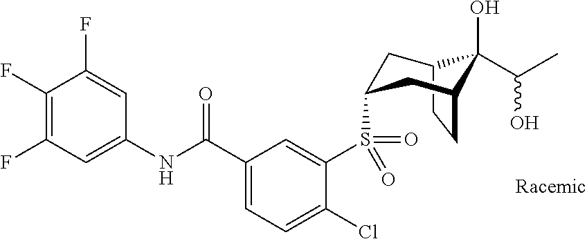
C12CCC(CC(S(C3=CC(C(NC4=CC(F)=C(F)C(F)=C4)=O)=CC=C3Cl)(=O)=O)C1)C2(O)C(C)O
